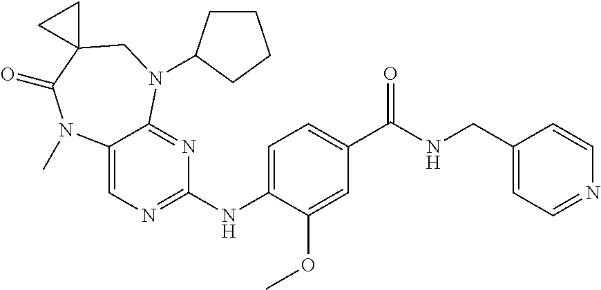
C1(NC2=NC=C3C(=N2)N(C2CCCC2)CC2(C(=O)N3C)CC2)=CC=C(C(NCC2=CC=NC=C2)=O)C=C1OC
